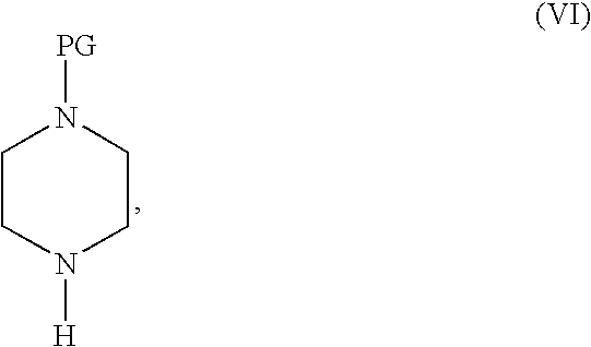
C1CN([H])CCN1[PG]
